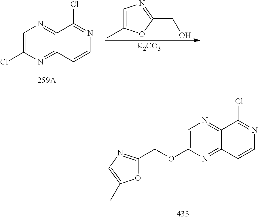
C1=C(Cl)N=C2C(=N1)C(Cl)=NC=C2.[K2CO3].C1=C(C)OC(CO)=N1.C1=C(OCC2=NC=C(C)O2)N=C2C(=N1)C(Cl)=NC=C2
